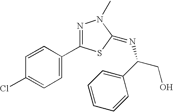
C1=CC(C2=NN(C)C(=NC(CO)C3=CC=CC=C3)S2)=CC=C1Cl
